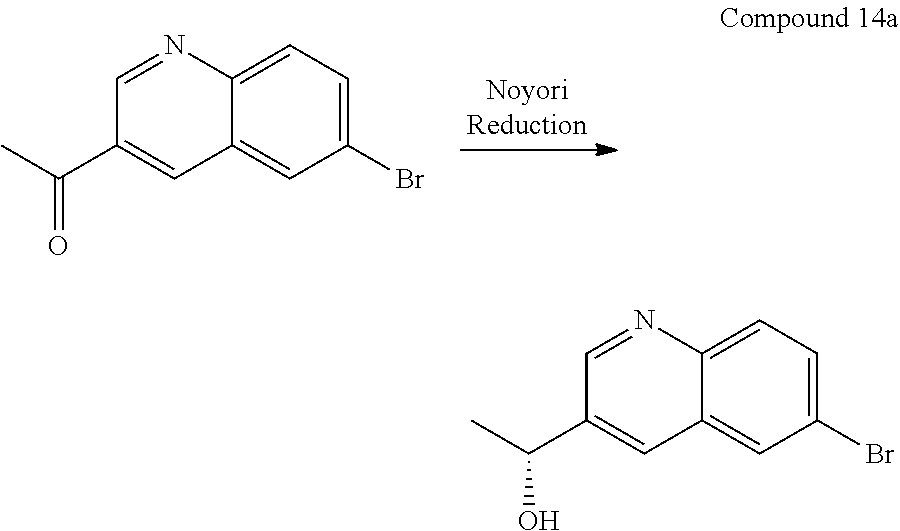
C12=CC(Br)=CC=C1N=CC(C(C)=O)=C2.C12=CC(Br)=CC=C1N=CC(C(C)O)=C2
